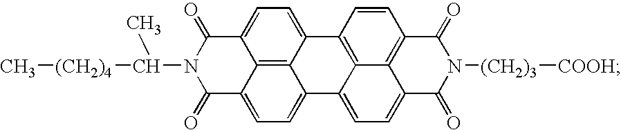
C12=CC=C3C4=C1C(=CC=C4C(=O)N(C(C)[(CH2)4]C)C3=O)C1=C3C2=CC=C2C3=C(C=C1)C(=O)N([(CH2)3][COOH])C2=O
